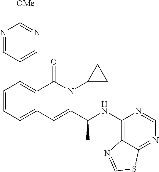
C1(C2=C3C(=CC=C2)C=C(C(NC2=C4C(=NC=N2)SC=N4)C)N(C2CC2)C3=O)=CN=C([OMe])N=C1
